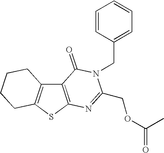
C12=C(SC3=C1CCCC3)N=C(COC(C)=O)N(CC1=CC=CC=C1)C2=O
